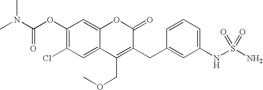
C1(OC(N(C)C)=O)=C(Cl)C=C2C(=C1)OC(=O)C(CC1=CC(NS(N)(=O)=O)=CC=C1)=C2COC
